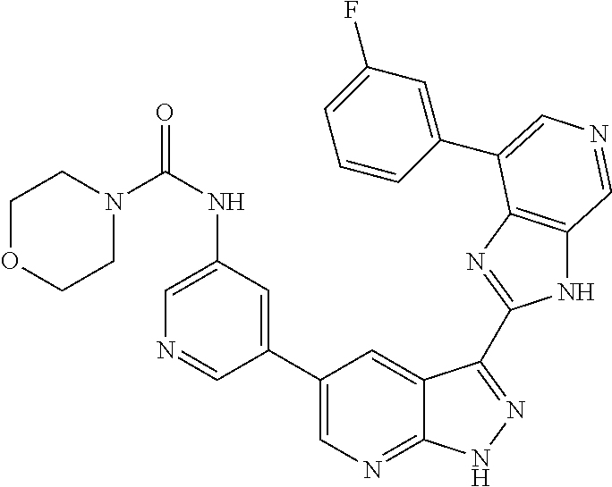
C1(C2=CN=C3C(=C2)C(C2=NC4=C(N2)C=NC=C4C2=CC(F)=CC=C2)=NN3)=CC(NC(=O)N2CCOCC2)=CN=C1
